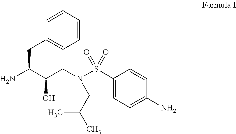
NC(C(CN(S(C1=CC=C(N)C=C1)(=O)=O)CC(C)C)O)CC1=CC=CC=C1
